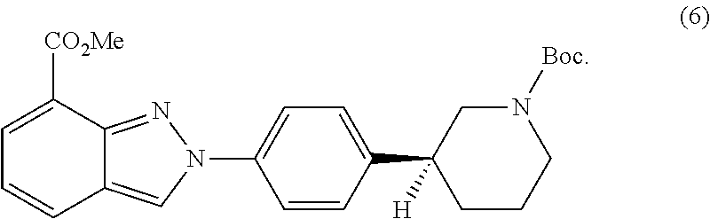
N1(C2=CC=C(C3([H])CCCN([Boc])C3)C=C2)N=C2C(=C1)C=CC=C2[CO2Me]
